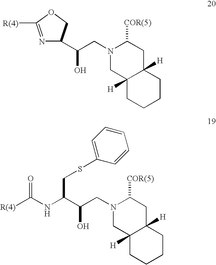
N1=C([R(4)])OCC1C(CN1CC2([H])C([H])(CC1[COR(5)])CCCC2)O.[R(4)]C(NC(C(CN1CC2([H])C([H])(CC1[COR(5)])CCCC2)O)CSC1=CC=CC=C1)=O
